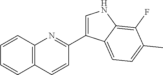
C12=C(C=CC=C1)N=C(C1=CNC3=C(F)C(C)=CC=C13)C=C2
